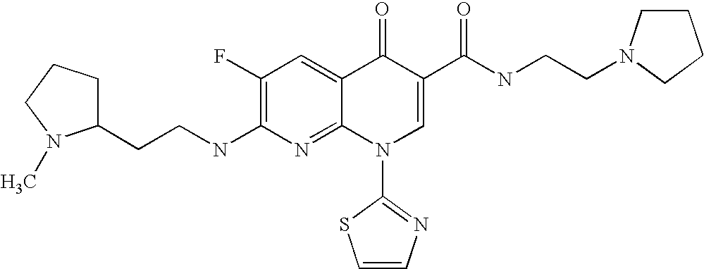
C1(CCNC2=C(F)C=C3C(=N2)N(C2=NC=CS2)C=C(C(NCCN2CCCC2)=O)C3=O)CCCN1C
